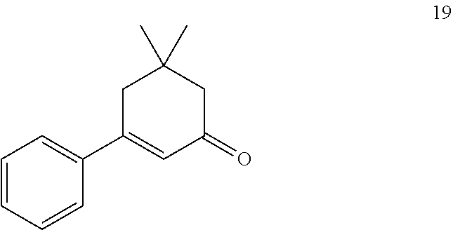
C1(C2=CC(=O)CC(C)(C)C2)=CC=CC=C1
